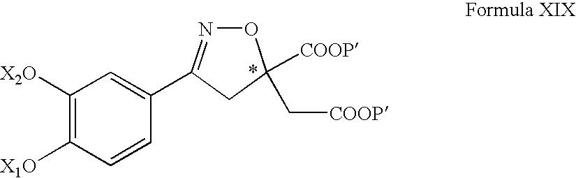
C1([X2O])=C([X1O])C=CC(C2=NOC([COOP])(C[COOP])C2)=C1
